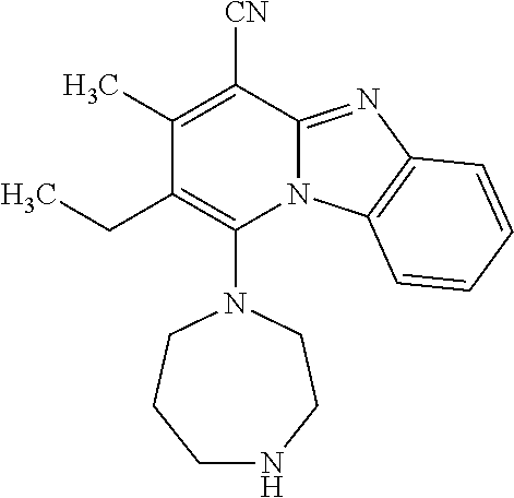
CCC1=C(N2CCNCCC2)N2C(=NC3=C2C=CC=C3)C([CN])=C1C
